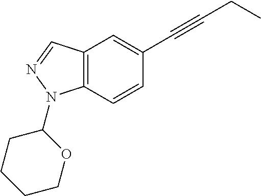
C12=C(C=CC(C#CCC)=C1)N(C1CCCCO1)N=C2
